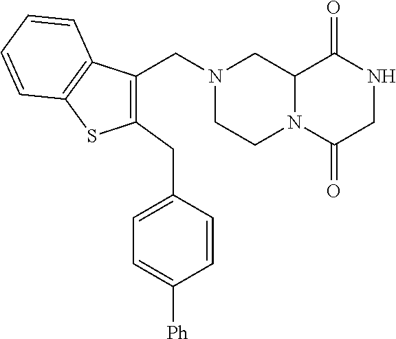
C12N(C(=O)CNC1=O)CCN(CC1=C(CC3=CC=C([Ph])C=C3)SC3=C1C=CC=C3)C2
